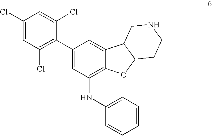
C1(Cl)=CC(Cl)=C(C2=CC(NC3=CC=CC=C3)=C3C(=C2)C2C(O3)CCNC2)C(Cl)=C1
